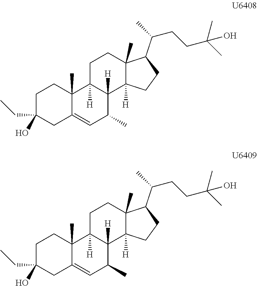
C1CC(O)(CC)CC2=CC(C)C3([H])C([H])(C12C)CCC1(C)C3([H])CCC1C(CCC(C)(C)O)C.C1CC(O)(CC)CC2=CC(C)C3([H])C([H])(C12C)CCC1(C)C3([H])CCC1C(CCC(C)(C)O)C
